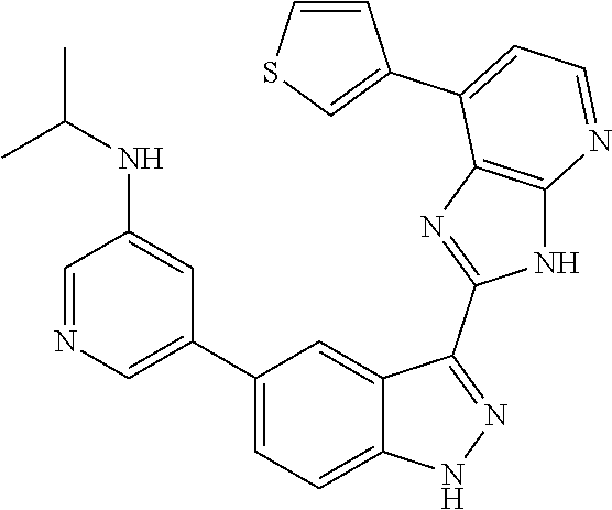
C1=NC=C(C2=CC=C3C(=C2)C(C2=NC4=C(N2)N=CC=C4C2=CSC=C2)=NN3)C=C1NC(C)C
